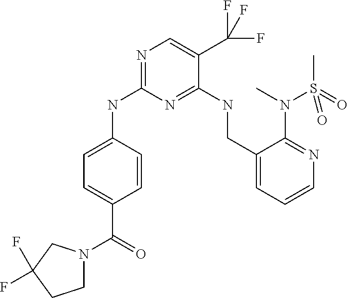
C1=C(NC2=NC=C(C(F)(F)F)C(NCC3=CC=CN=C3N(C)S(C)(=O)=O)=N2)C=CC(C(=O)N2CCC(F)(F)C2)=C1
